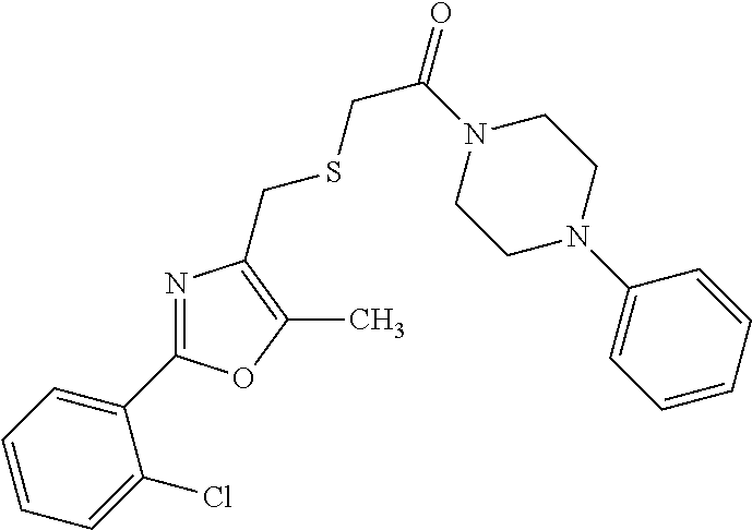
C1=CC=C(C2=NC(CSCC(=O)N3CCN(C4=CC=CC=C4)CC3)=C(C)O2)C(Cl)=C1
